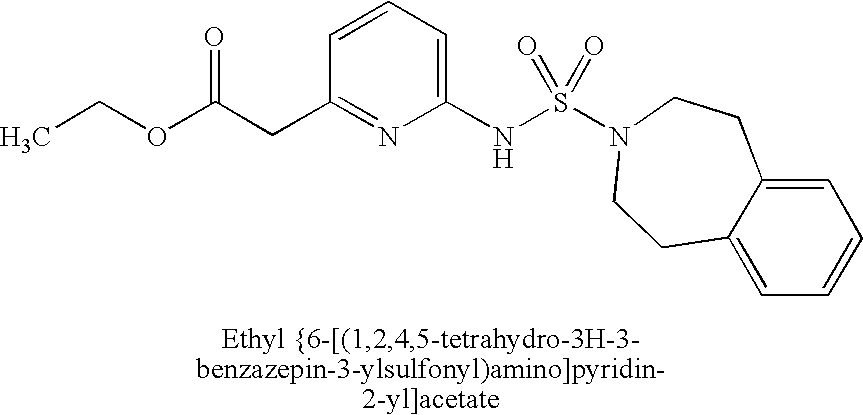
C1=CC=C(NS(N2CCC3=CC=CC=C3CC2)(=O)=O)N=C1CC(OCC)=O
